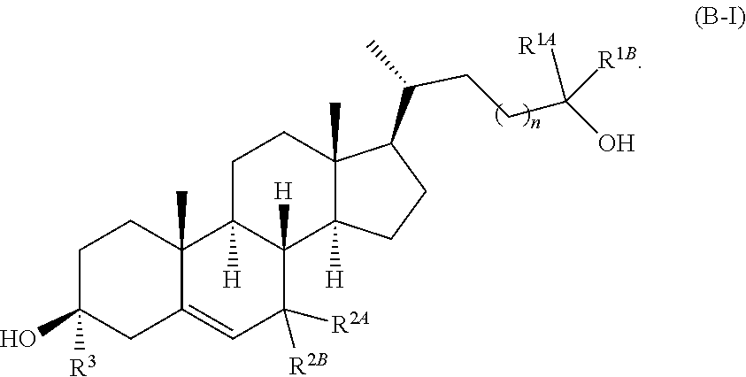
C1C(O)([R3])CC2=CC([R2A])([R2B])C3([H])C([H])(C2(C)C1)CCC1(C)C3([H])CCC1C(C)CCC(O)([R1B])[R1A]
